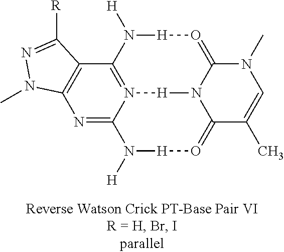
N1=C2N3=C(C4=C1N(C)N=C4[R])N([H])[H]O=C1N([H]3)C(=O[H]N2[H])C(C)=CN1C
